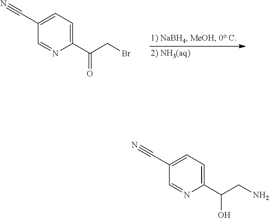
C1(C#N)=CC=C(C(CBr)=O)N=C1.C1(C#N)=CC=C(C(CN)O)N=C1
